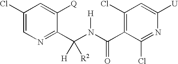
C1(Cl)=CN=C(C(N(C(C2=C(Cl)C=C([U])N=C2Cl)=O)[H])([H])[R2])C([Q])=C1
